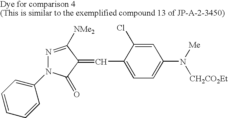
N1=C([NMe2])C(=CC2=CC=C(N([Me])[CH2CO2Et])C=C2Cl)C(=O)N1C1=CC=CC=C1
